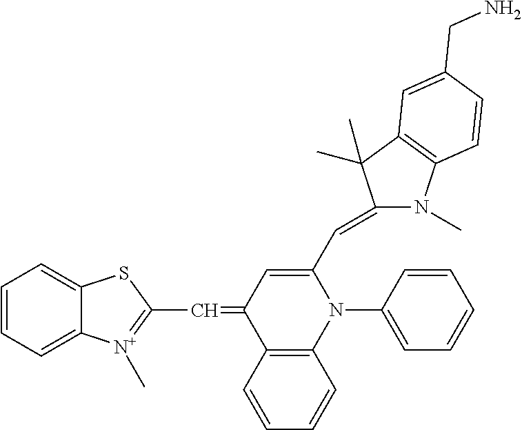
C1=CC=C2C(=C1)SC(C=C1C3=C(N(C4=CC=CC=C4)C(C=C4N(C)C5=C(C4(C)C)C=C(CN)C=C5)=C1)C=CC=C3)=[N+]2C
